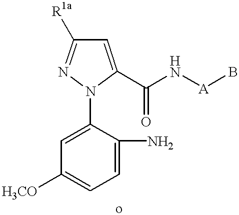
C1=C(N2C(C(N[A]B)=O)=CC([R1a])=N2)C(N)=CC=C1[H3CO]
